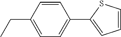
C1=C(CC)C=CC(C2=CC=CS2)=C1
